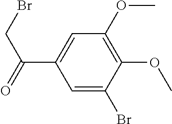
C1(OC)=C(OC)C=C(C(CBr)=O)C=C1Br
